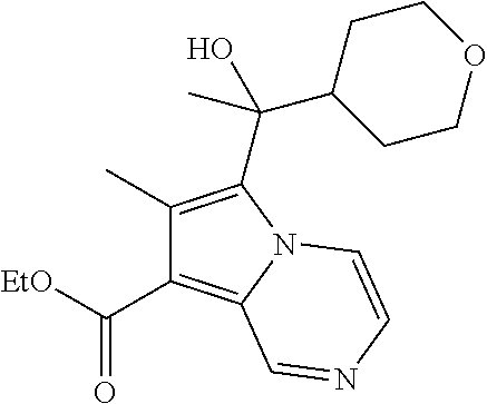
C1(C)=C(C(C2CCOCC2)(O)C)N2C(=C1C([EtO])=O)C=NC=C2
